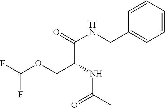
C1=CC=CC=C1CNC(C(COC(F)F)NC(=O)C)=O
